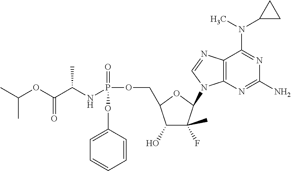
C12=C(N=C(N)N=C1N(C1CC1)C)N(C1C(C)(F)C(O)C(COP(=O)(NC(C(OC(C)C)=O)C)OC3=CC=CC=C3)O1)C=N2
